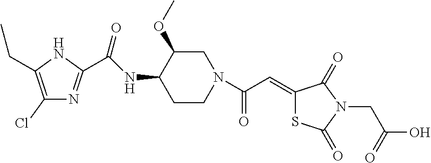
C1(Cl)=C(CC)NC(C(NC2C(OC)CN(C(C=C3SC(=O)N(CC(O)=O)C3=O)=O)CC2)=O)=N1
